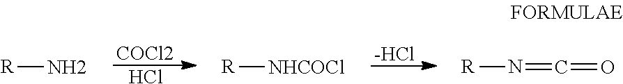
[COCl2].Cl.[-HCl].[R]N.[R][NHCOCl].[R]N=C=O
